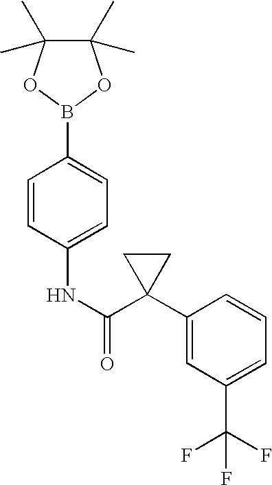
C1(C2(C(NC3=CC=C(B4OC(C)(C)C(C)(C)O4)C=C3)=O)CC2)=CC(C(F)(F)F)=CC=C1
